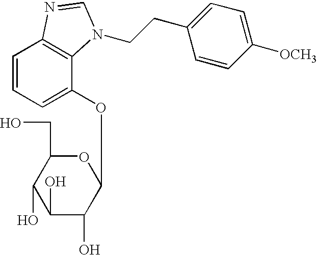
C1=CC=C(OC2OC(CO)C(O)C(O)C2O)C2=C1N=CN2CCC1=CC=C([OCH3])C=C1
